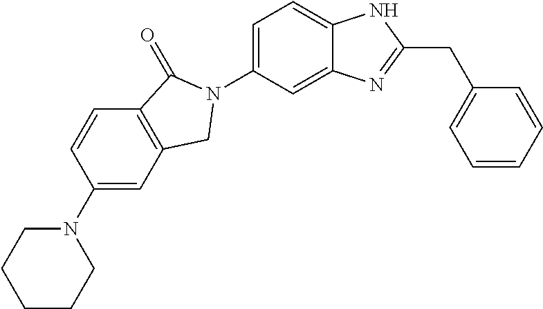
C1(N2CCCCC2)=CC2=C(C=C1)C(=O)N(C1=CC=C3C(=C1)N=C(CC1=CC=CC=C1)N3)C2
